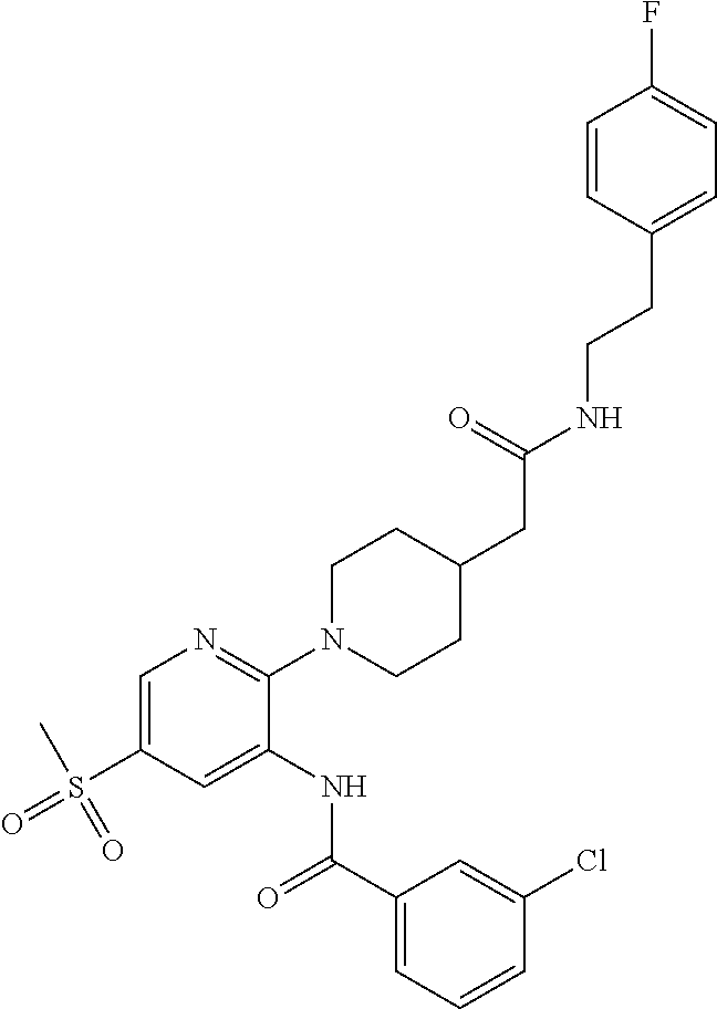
C1=C(S(C)(=O)=O)C=C(NC(C2=CC=CC(Cl)=C2)=O)C(N2CCC(CC(NCCC3=CC=C(F)C=C3)=O)CC2)=N1
